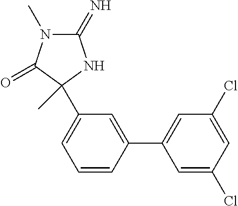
C1(=N)N(C)C(=O)C(C)(C2=CC=CC(C3=CC(Cl)=CC(Cl)=C3)=C2)N1
